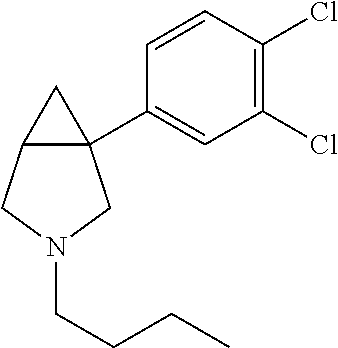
C12(C3=CC(Cl)=C(Cl)C=C3)C(CN(CCCC)C1)C2
